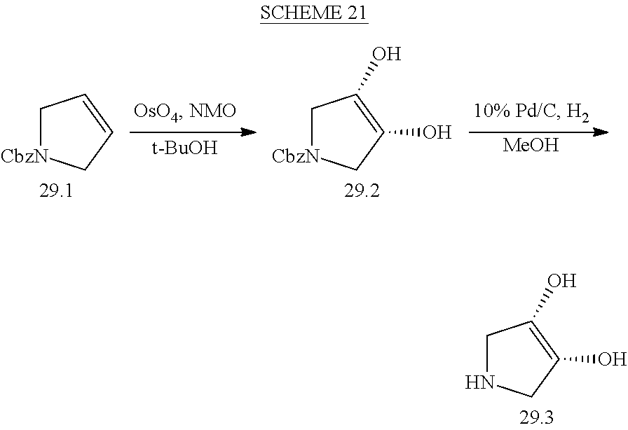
C1NCC(O)=C1O.C1[CbzN]CC=C1.[t-BuOH].[MeOH].C1[CbzN]CC(O)=C1O
